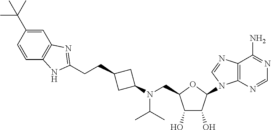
N(CC1C(O)C(O)C(N2C3=C(N=C2)C(N)=NC=N3)O1)(C(C)C)C1CC(CCC2=NC3=C(C=CC(C(C)(C)C)=C3)N2)C1
